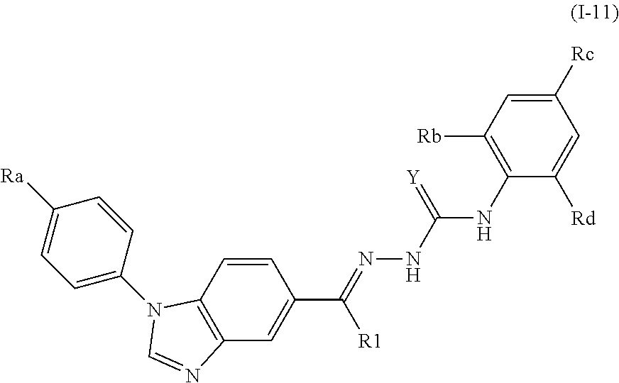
C12=C(C=C(C(=NNC(NC3=C([Rb])C=C([Rc])C=C3[Rd])=[Y])[R1])C=C1)N=CN2C1=CC=C([Ra])C=C1
